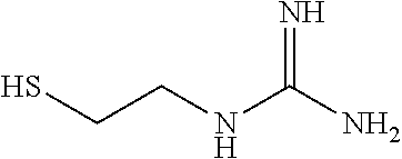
SCCNC(N)=N
